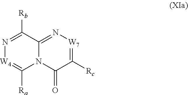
N1=C([Rb])C2=N[W7]=C([Rc])C(=O)N2C([Ra])=[W4]1
